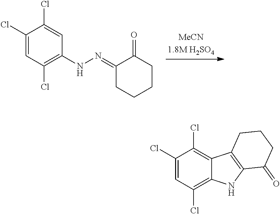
C1(Cl)=CC(Cl)=C(NN=C2CCCCC2=O)C=C1Cl.C1(Cl)=CC(Cl)=C2C(=C1Cl)C1=C(N2)C(=O)CCC1
